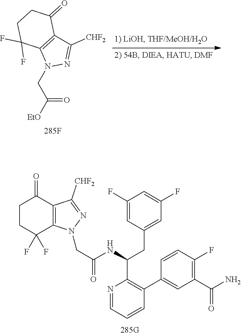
C1CC(F)(F)C2=C(C1=O)C([CHF2])=NN2CC(NC(CC1=CC(F)=CC(F)=C1)C1=C(C2=CC(C(N)=O)=C(F)C=C2)C=CC=N1)=O.N1(CC([EtO])=O)N=C([CHF2])C2=C1C(F)(F)CCC2=O
